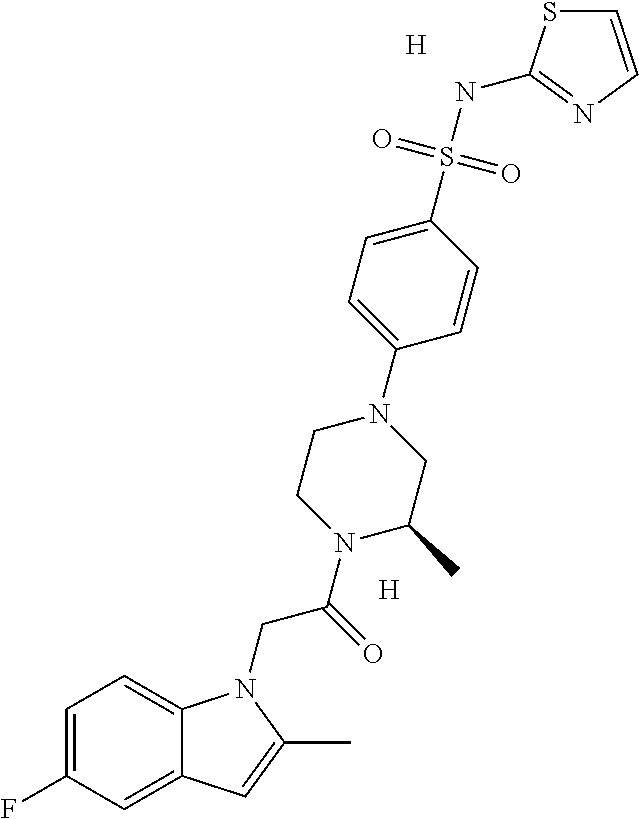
[H].[H].C1=C(F)C=C2C(=C1)N(CC(N1CCN(C3=CC=C(S(NC4=NC=CS4)(=O)=O)C=C3)CC1C)=O)C(C)=C2
